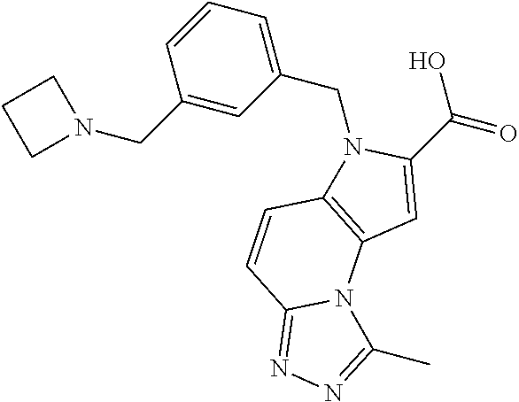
C1(CN2C(C(O)=O)=CC3=C2C=CC2=NN=C(C)N32)=CC=CC(CN2CCC2)=C1
